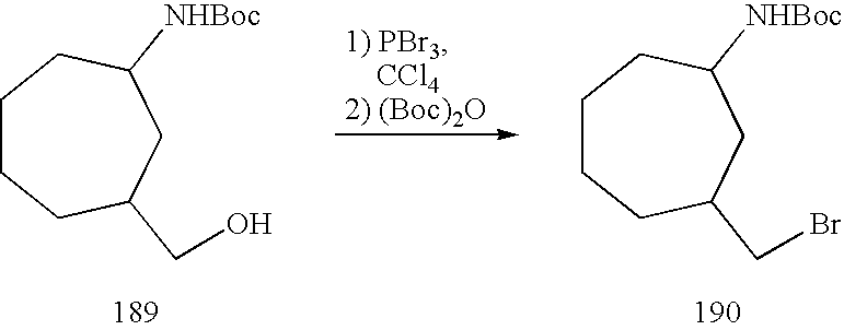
C1CCC(CO)CC([NHBoc])C1.C1CCC(CBr)CC([NHBoc])C1
